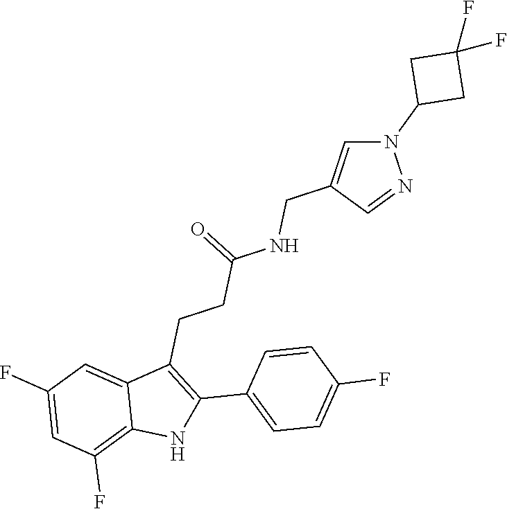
N1(C2CC(F)(F)C2)C=C(CNC(CCC2=C(C3=CC=C(F)C=C3)NC3=C(F)C=C(F)C=C23)=O)C=N1
